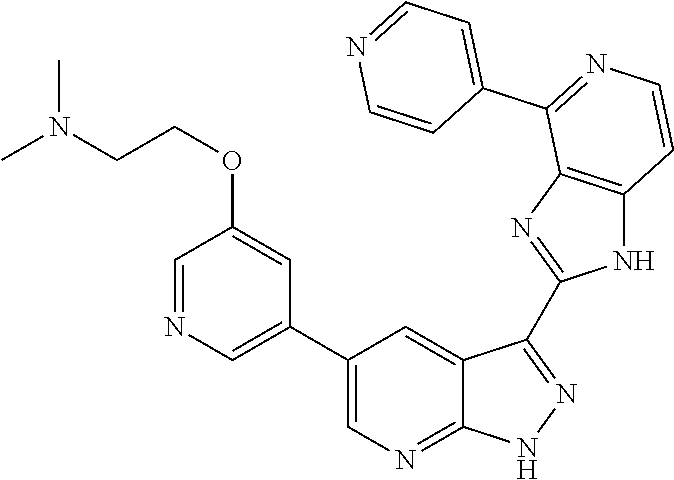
C1=NC=C(C2=CN=C3C(=C2)C(C2=NC4=C(N2)C=CN=C4C2=CC=NC=C2)=N[N H]3)C=C1OCCN(C)C
